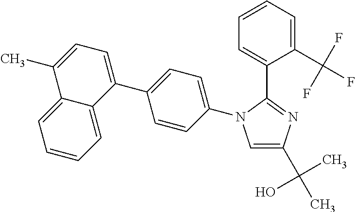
C1=C(C(C)(O)C)N=C(C2=CC=CC=C2C(F)(F)F)N1C1=CC=C(C2=CC=C(C)C3=CC=CC=C23)C=C1
